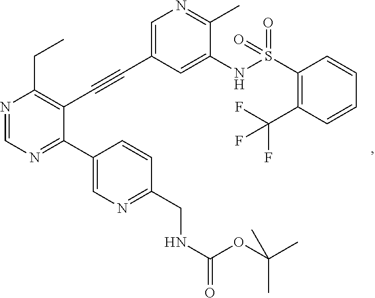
N1=CN=C(C2=CN=C(CNC(=O)OC(C)(C)C)C=C2)C(C#CC2=CN=C(C)C(NS(=O)(=O)C3=C(C(F)(F)F)C=CC=C3)=C2)=C1CC
